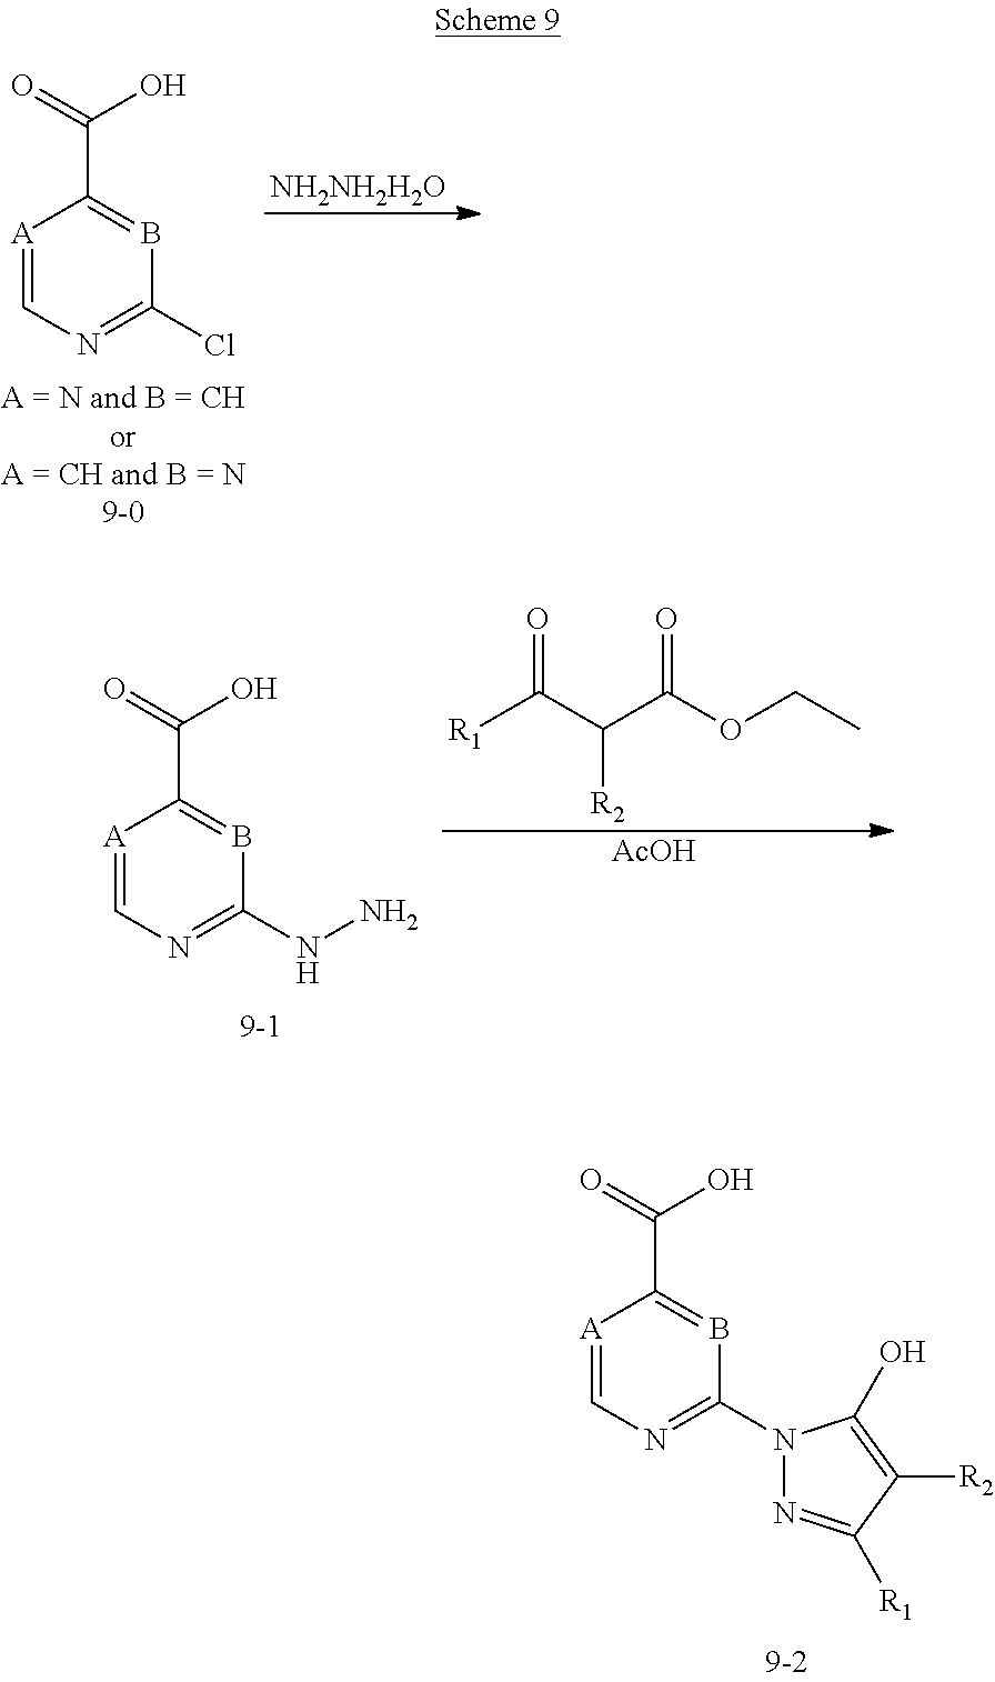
[A]1=CN=C(Cl)B=C1C(=O)O.[NH2NH2H2O].[R1]C(C(C(OCC)=O)[R2])=O.[AcOH].[A]1=CN=C(NN)B=C1C(=O)O.[A]1=CN=C(N2N=C([R1])C([R2])=C2O)B=C1C(=O)O
